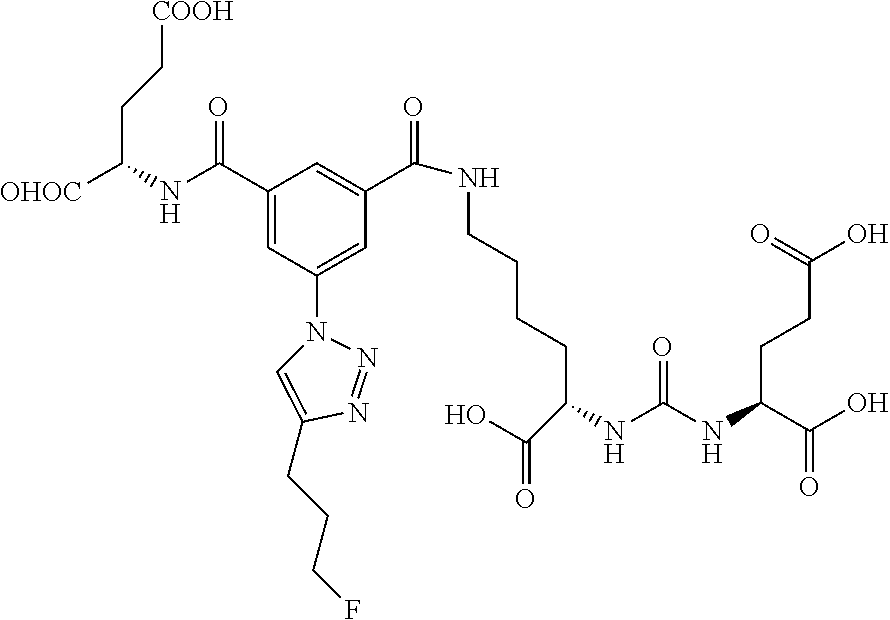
C(CCCC(C(=O)O)NC(NC(C(O)=O)CCC(O)=O)=O)NC(=O)C1=CC(C(=O)NC(CC[COOH])[OHOC])=CC(N2N=NC(CCCF)=C2)=C1
